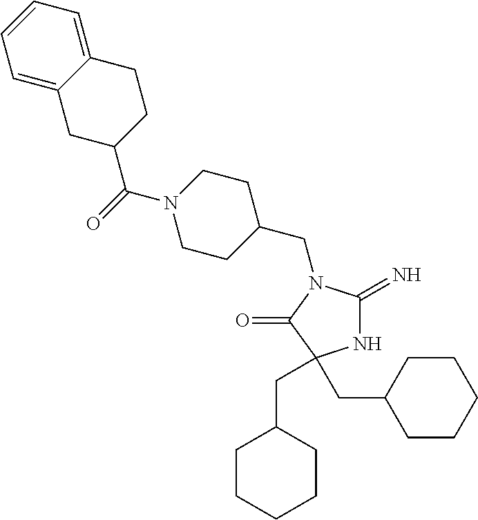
N1C(=N)N(CC2CCN(C(C3CCC4=CC=CC=C4C3)=O)CC2)C(=O)C1(CC1CCCCC1)CC1CCCCC1
